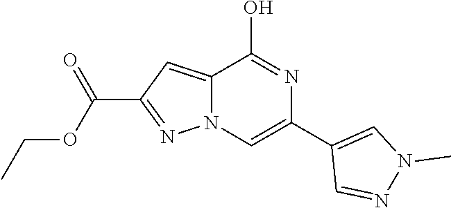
N12C(=CC(C(OCC)=O)=N1)C(O)=NC(C1=CN(C)N=C1)=C2
